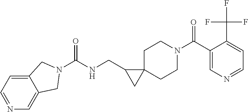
C12=CC=NC=C1CN(C(NCC1CC13CCN(C(C1=CN=CC=C1C(F)(F)F)=O)CC3)=O)C2
